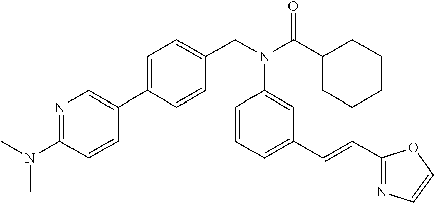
N1=C(N(C)C)C=CC(C2=CC=C(CN(C(C3CCCCC3)=O)C3=CC(C=CC4=NC=CO4)=CC=C3)C=C2)=C1
